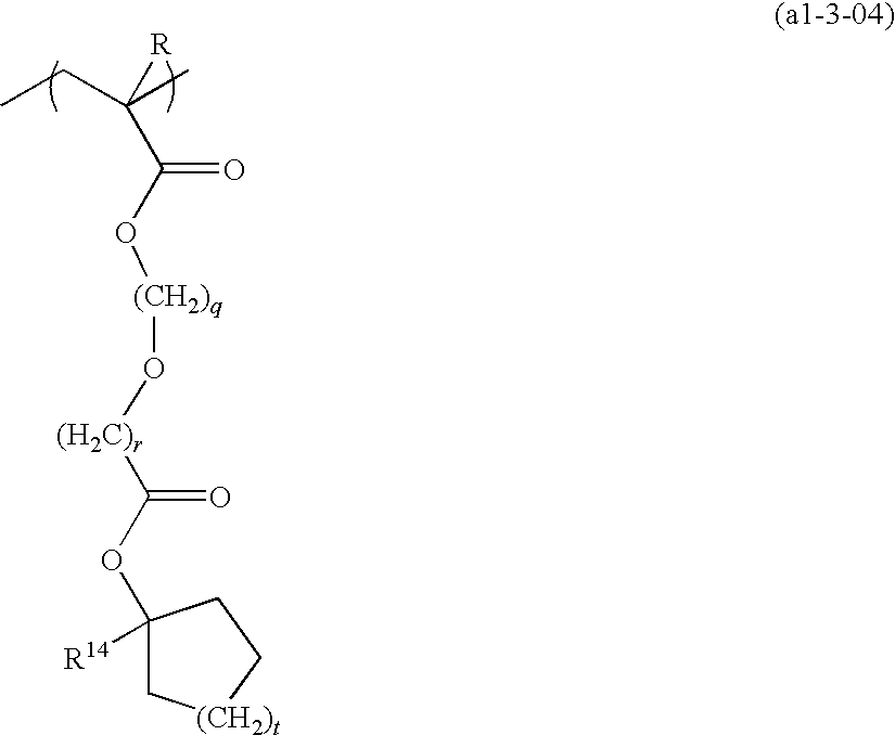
CCC(C)([R])C(O[(CH2)q]O[(H2C)r]C(OC1([R14])C[(CH2)t]CC1)=O)=O
